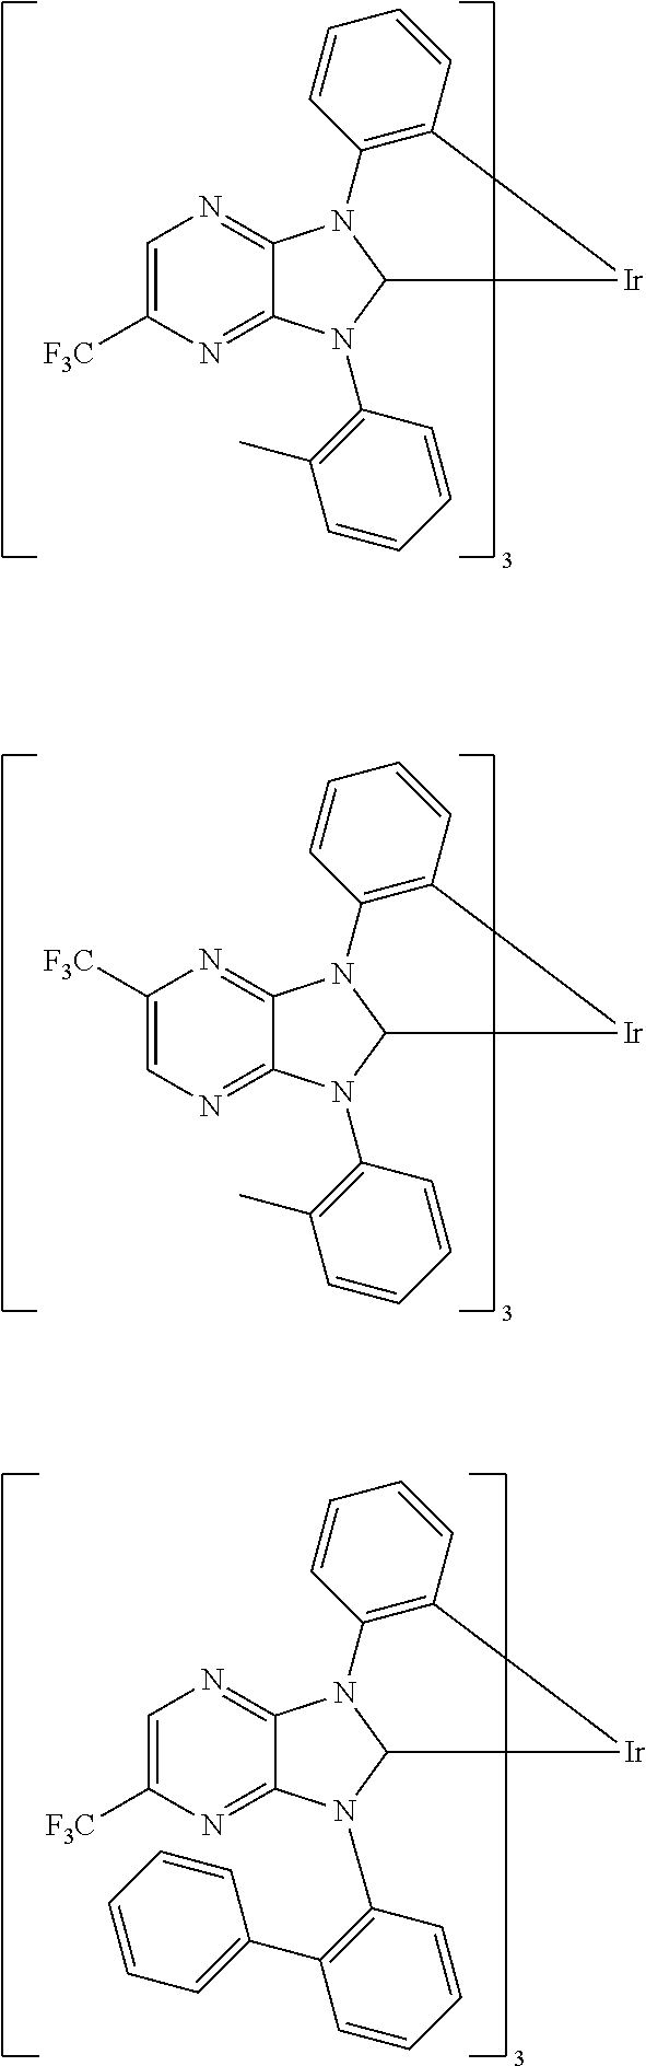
C1=C([F3C])N=C2C(=N1)N1C(N2C2=C(C)C=CC=C2)[Ir]C2=C1C=CC=C2.C1([F3C])=CN=C2C(=N1)N1C(N2C2=C(C)C=CC=C2)[Ir]C2=C1C=CC=C2.C1=C([F3C])N=C2C(=N1)N1C(N2C2=C(C3=CC=CC=C3)C=CC=C2)[Ir]C2=C1C=CC=C2
